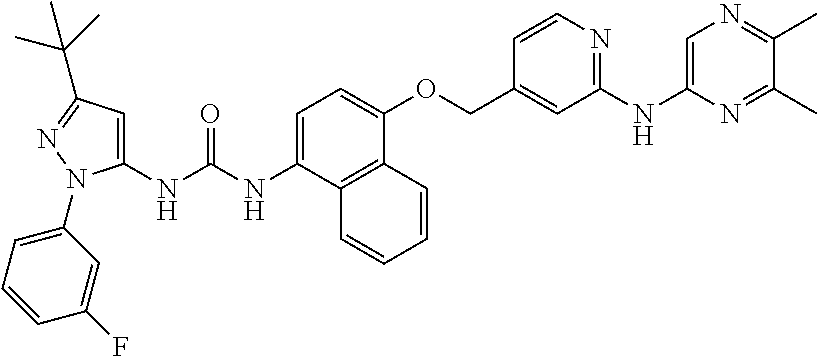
C1=C(NC(NC2=CC(C(C)(C)C)=NN2C2=CC=CC(F)=C2)=O)C2=C(C(OCC3=CC(NC4=CN=C(C)C(C)=N4)=NC=C3)=C1)C=CC=C2
